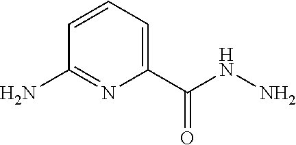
NNC(C1=CC=CC(N)=N1)=O
